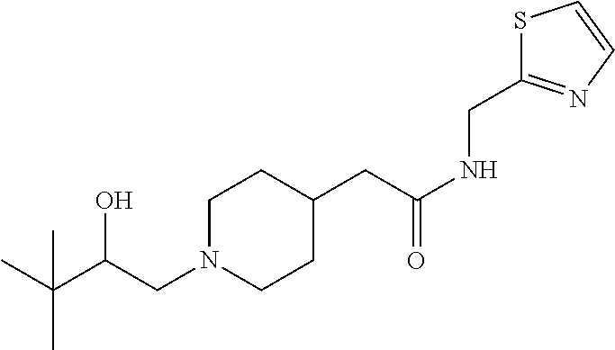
C1N(CC(C(C)(C)C)O)CCC(CC(NCC2=NC=CS2)=O)C1
